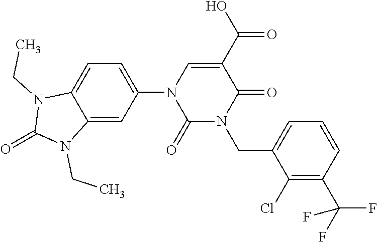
C1(N2C(=O)N(CC3=CC=CC(C(F)(F)F)=C3Cl)C(=O)C(C(O)=O)=C2)=CC=C2C(=C1)N(CC)C(=O)N2CC
